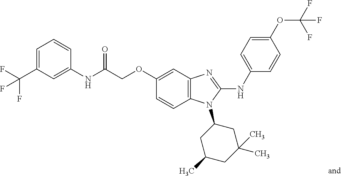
C1=C(NC(COC2=CC3=C(C=C2)N(C2CC(C)CC(C)(C)C2)C(NC2=CC=C(OC(F)(F)F)C=C2)=N3)=O)C=CC=C1C(F)(F)F
